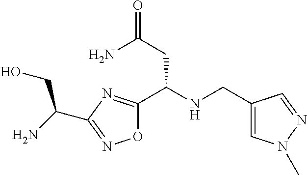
O1C(C(NCC2=CN(C)N=C2)CC(N)=O)=NC(C(CO)N)=N1
